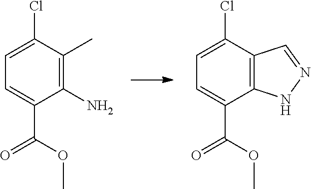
C1=C(Cl)C(C)=C(N)C(C(=O)OC)=C1.C1=C(Cl)C2=C(C(C(=O)OC)=C1)NN=C2
